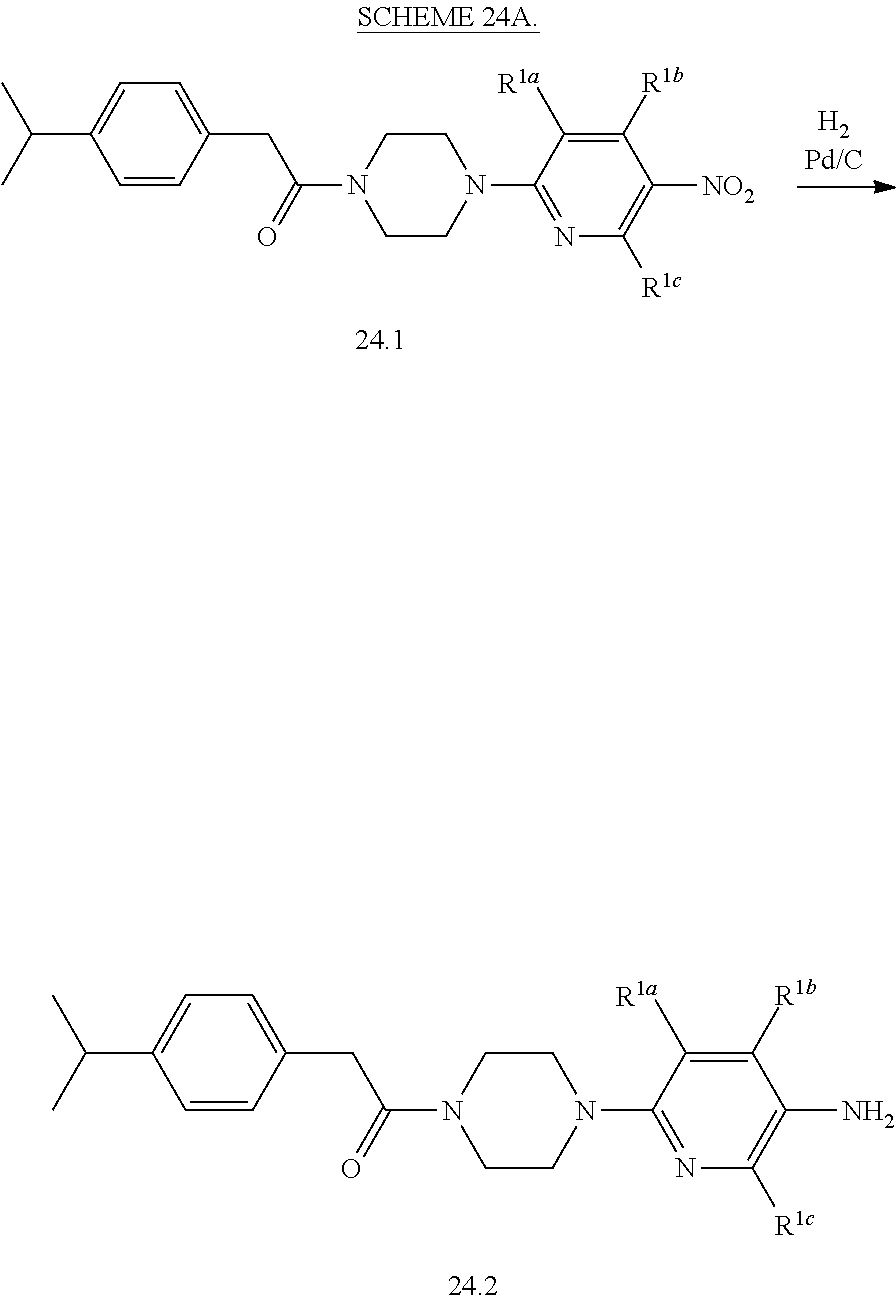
C1([R1b])=C([R1a])C(N2CCN(C(CC3=CC=C(C(C)C)C=C3)=O)CC2)=NC([R1c])=C1[NO2].[H2Pd/C].C1([R1b])=C([R1a])C(N2CCN(C(CC3=CC=C(C(C)C)C=C3)=O)CC2)=NC([R1c])=C1N
